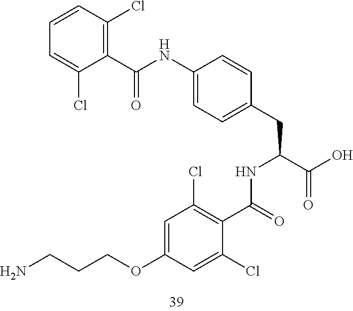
C1=CC(Cl)=C(C(NC2=CC=C(CC(C(O)=O)NC(C3=C(Cl)C=C(OCCCN)C=C3Cl)=O)C=C2)=O)C(Cl)=C1
